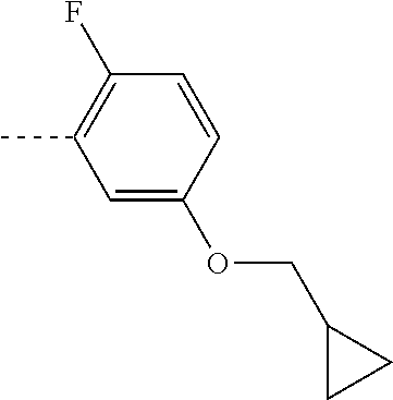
C1=C(OCC2CC2)C=CC(F)=C1C
